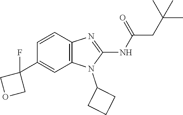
C1=CC2=C(C=C1C1(F)COC1)N(C1CCC1)C(NC(=O)CC(C)(C)C)=N2
